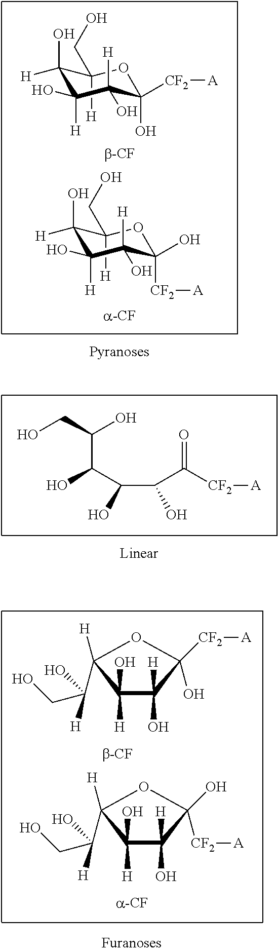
C1(CO)([H])C(O)([H])C([H])(O)C([H])(O)C(O)([CF2][A])O1.C1(CO)([H])C(O)([H])C([H])(O)C([H])(O)C([CF2][A])(O)O1.O=C([CF2][A])C(C(C(O)C(CO)O)O)O.C1(O)([H])C([H])(O)C([CF2][A])(O)OC1([H])C(CO)(O)[H].C1(O)([H])C([H])(O)C(O)([CF2][A])OC1([H])C(CO)(O)[H]
